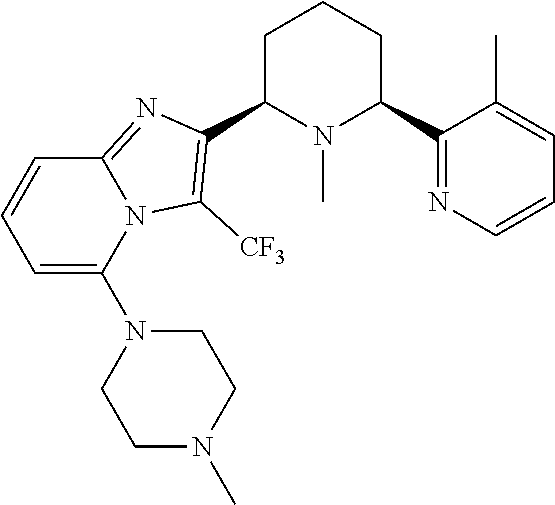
C1C(C2=C([CF3])N3C(=N2)C=CC=C3N2CCN(C)CC2)N(C)C(C2=NC=CC=C2C)CC1
